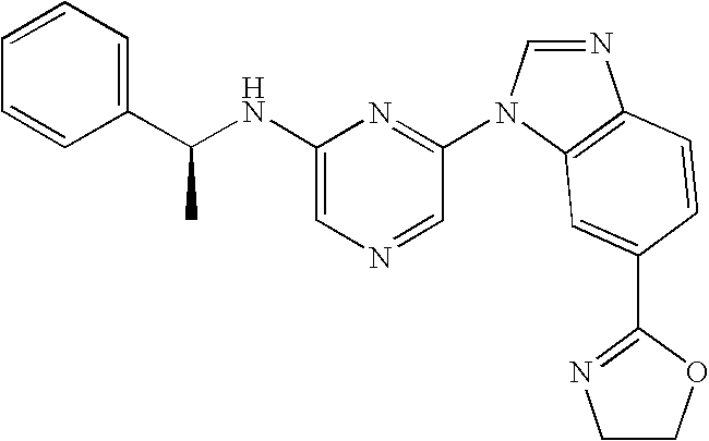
C1(NC(C2=CC=CC=C2)C)=CN=CC(N2C=NC3=C2C=C(C2=NCCO2)C=C3)=N1
